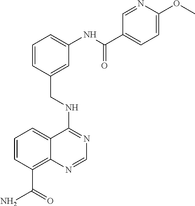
C1=CC(C(N)=O)=C2C(=C1)C(NCC1=CC(NC(C3=CC=C(OC)N=C3)=O)=CC=C1)=NC=N2
